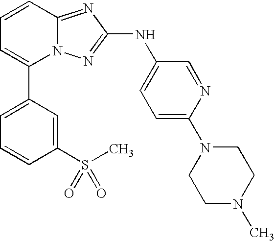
N(C1=NN2C(=N1)C=CC=C2C1=CC=CC(S(C)(=O)=O)=C1)C1=CC=C(N2CCN(C)CC2)N=C1
